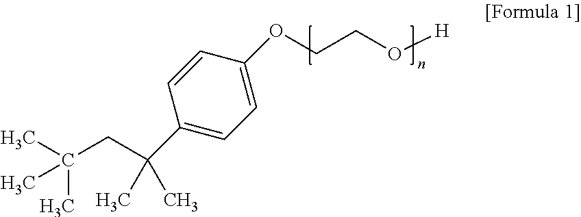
C1(C(CC(C)(C)C)(C)C)=CC=C(OCCO[H])C=C1
